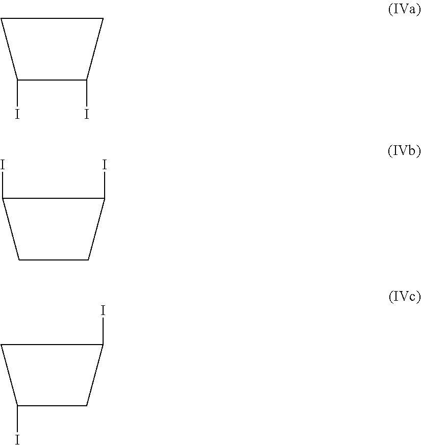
C1C(I)C(I)C1.C1(I)CCC1I.C1C(I)CC1I
